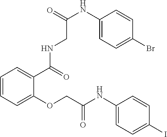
C1=CC=C(OCC(NC2=CC=C(I)C=C2)=O)C(C(NCC(NC2=CC=C(Br)C=C2)=O)=O)=C1
